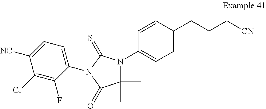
C1=CC(N2C(C)(C)C(=O)N(C3=CC=C([NC])C(Cl)=C3F)C2=S)=CC=C1CCC[CN]
